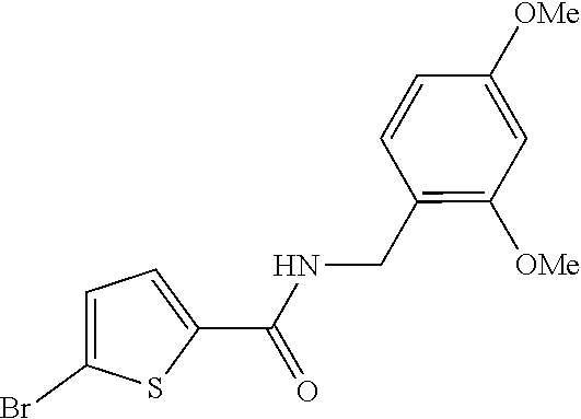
C1(C(=O)NCC2=C([OMe])C=C([OMe])C=C2)=CC=C(Br)S1
